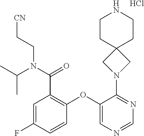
C1=C(F)C=CC(OC2=CN=CN=C2N2CC3(C2)CCNCC3)=C1C(N(CC[CN])C(C)C)=O.Cl
